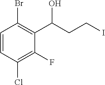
C1=CC(Cl)=C(F)C(C(CCI)O)=C1Br
